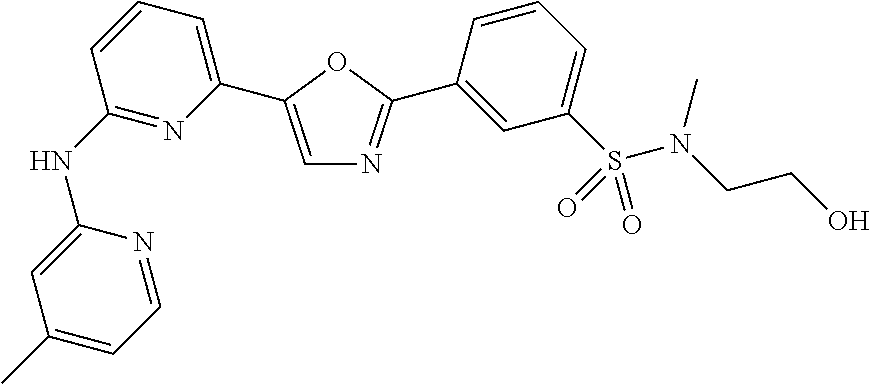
C1(C)=CC=NC(NC2=NC(C3=CN=C(C4=CC(S(=O)(=O)N(CCO)C)=CC=C4)O3)=CC=C2)=C1
